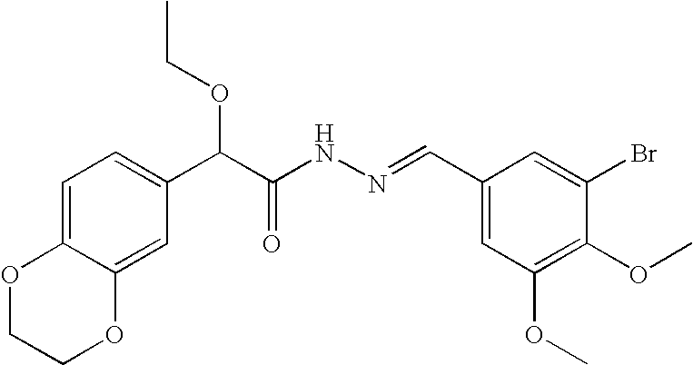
C1=C2C(=CC(C(C(NN=CC3=CC(OC)=C(OC)C(Br)=C3)=O)OCC)=C1)OCCO2
